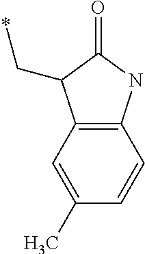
C12=C(NC(=O)C1C*)C=CC(C)=C2
